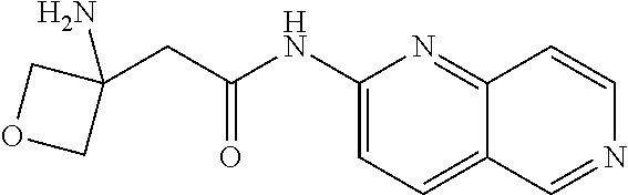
C1(NC(=O)CC2(N)COC2)=CC=C2C(=N1)C=CN=C2
